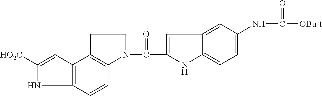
[HO2C]C1=CC2=C(N1)C=CC1=C2CCN1C(C1=CC2=CC(NC(=O)[OBu-t])=CC=C2N1)=O
